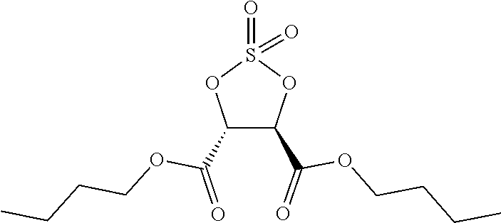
C1(C(=O)OCCCC)C(C(=O)OCCCC)OS(=O)(=O)O1
